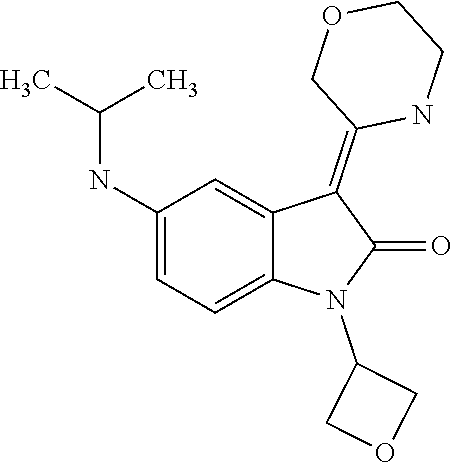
N1(C2COC2)C(=O)C(=C2COCCN2)C2=CC(NC(C)C)=CC=C12
